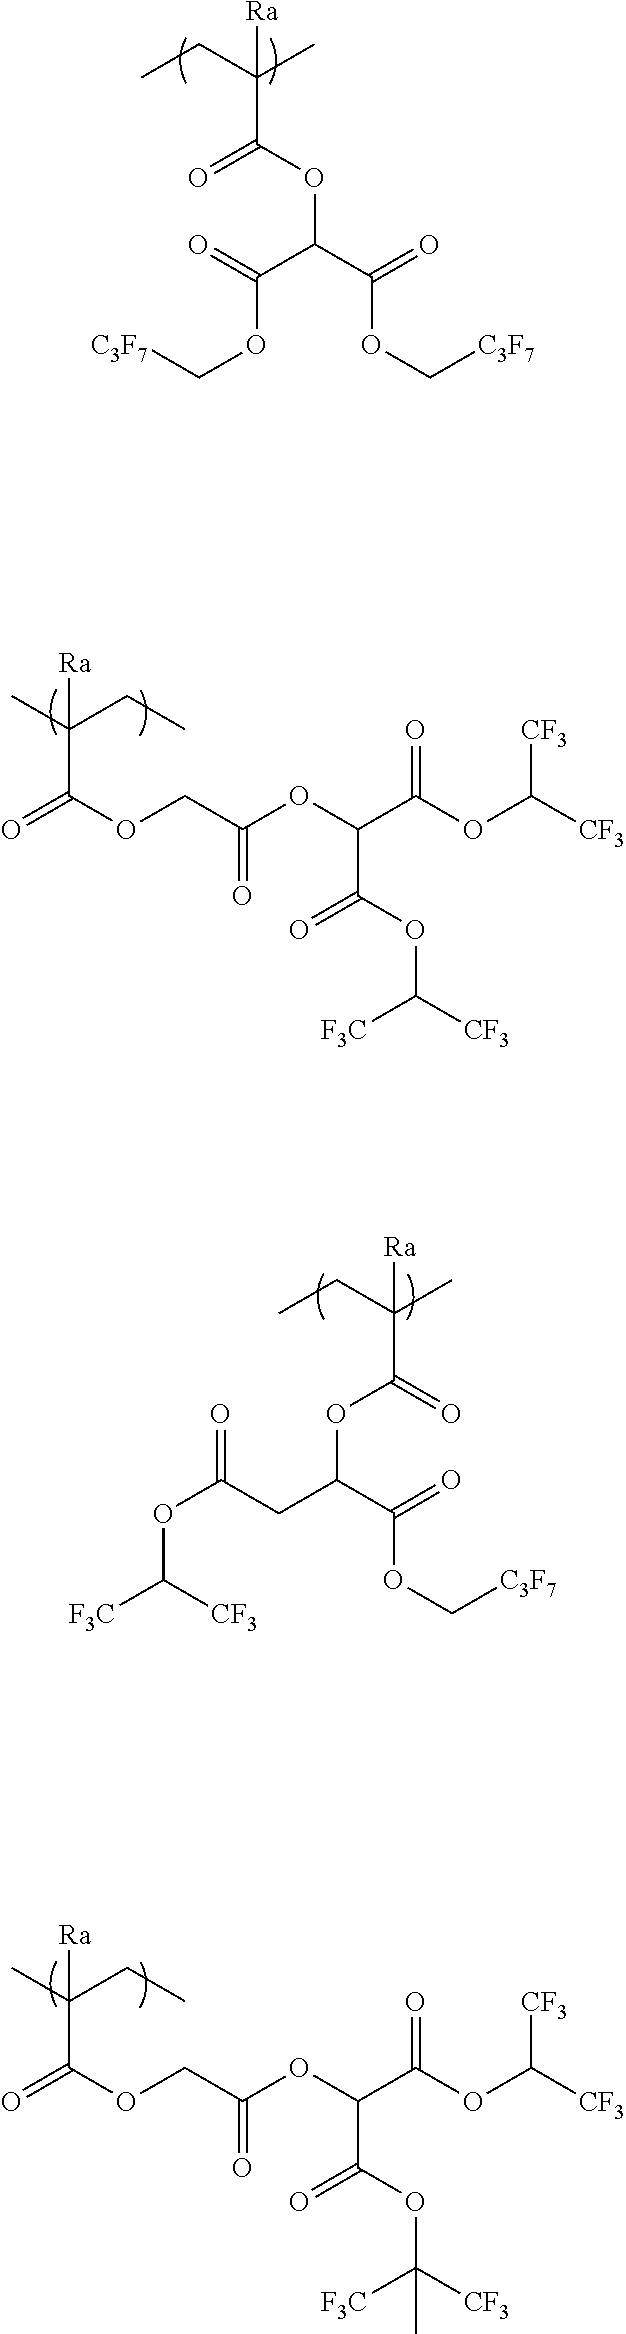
O(C(C(CC)(C)[Ra])=O)C(CC(OC([F3C])[CF3])=O)C(=O)OC[C3F7].C(C(OCC(OC(C(OC([CF3])[CF3])=O)C(=O)OC([CF3])[F3C])=O)=O)(C)(CC)[Ra].C(C(OCC(OC(C(OC([CF3])[CF3])=O)C(=O)OC([CF3])([F3C])C)=O)=O)(C)(CC)[Ra].O=C(C(CC)(C)[Ra])OC(C(=O)OC[C3F7])C(=O)OC[C3F7]
